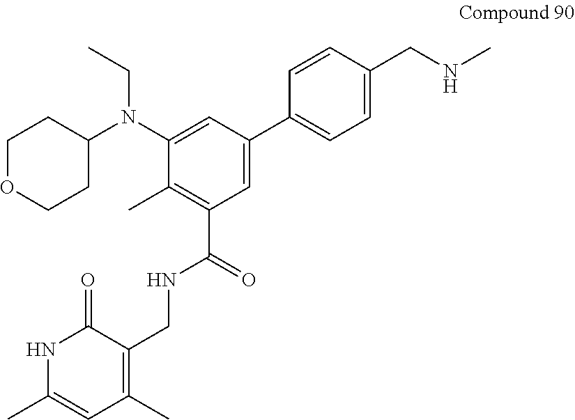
C1(N(C2=CC(C3=CC=C(CNC)C=C3)=CC(C(NCC3=C(C)C=C(C)NC3=O)=O)=C2C)CC)CCOCC1
